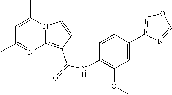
C1=C(C)N2C(=C(C(=O)NC3=C(OC)C=C(C4=COC=N4)C=C3)C=C2)N=C1C
